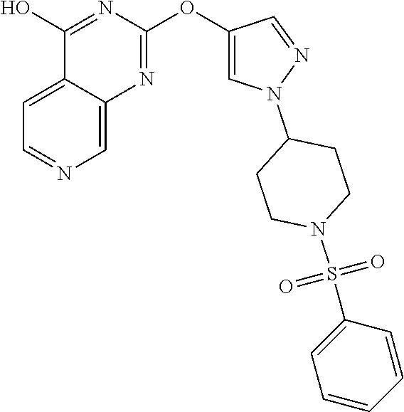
C1(OC2=NC3=CN=CC=C3C(O)=N2)=CN(C2CCN(S(C3=CC=CC=C3)(=O)=O)CC2)N=C1
